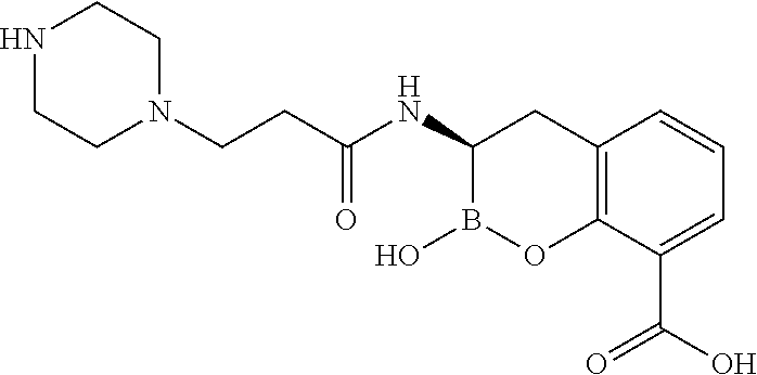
C12=C(C(C(O)=O)=CC=C1)OB(O)C(NC(=O)CCN1CCNCC1)C2
